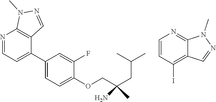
N1=CC=C(C2=CC=C(OCC(CC(C)C)(N)C)C(F)=C2)C2=C1N(C)N=C2.C1=CC(I)=C2C(=N1)N(C)N=C2
